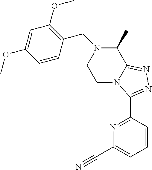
C1N2C(=NN=C2C2=NC(C#N)=CC=C2)C(C)N(CC2=C(OC)C=C(OC)C=C2)C1
